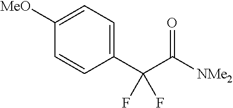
[NMe2]C(C(C1=CC=C([MeO])C=C1)(F)F)=O
